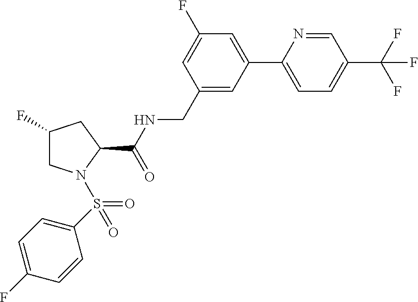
C1=NC(C2=CC(F)=CC(CNC(C3CC(F)CN3S(=O)(C3=CC=C(F)C=C3)=O)=O)=C2)=CC=C1C(F)(F)F
